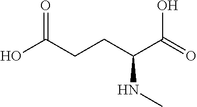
OC(CCC(C(=O)O)NC)=O
